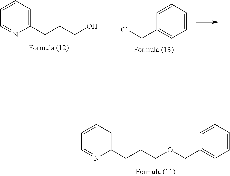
C1=CC=CC(CCl)=C1.C1(CCCO)=CC=CC=N1.C1(CCCOCC2=CC=CC=C2)=CC=CC=N1
